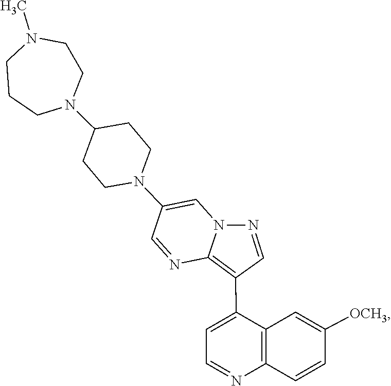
C1=NC2=C(C3=CC=NC4=C3C=C([OCH3])C=C4)C=NN2C=C1N1CCC(N2CCN(C)CCC2)CC1
